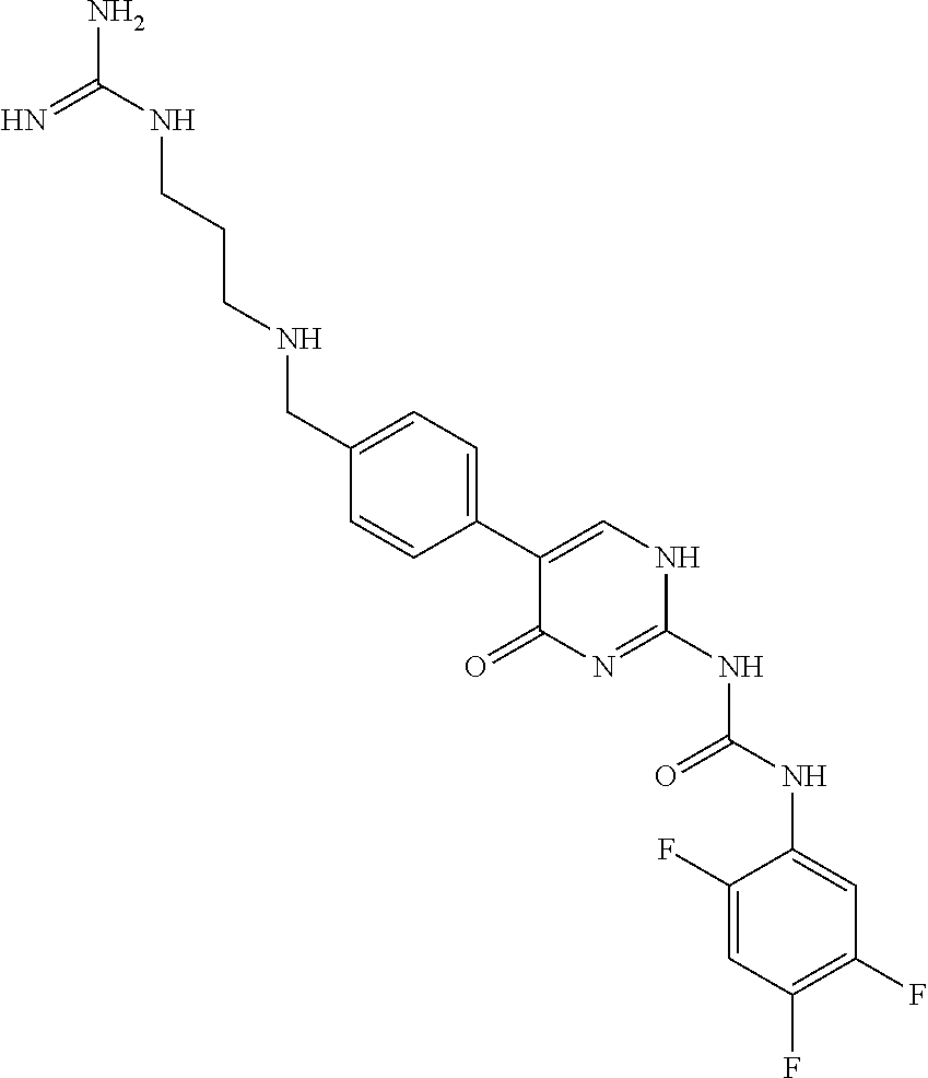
C1(F)=CC(F)=C(F)C=C1NC(NC1=NC(=O)C(C2=CC=C(CNCCCNC(N)=N)C=C2)=CN1)=O
